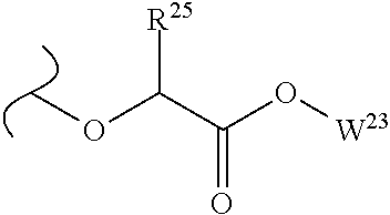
COC(C(O[W23])=O)[R25]
